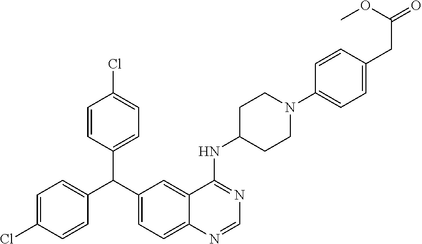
C1=CC(C(C2=CC=C3C(=C2)C(NC2CCN(C4=CC=C(CC(=O)OC)C=C4)CC2)=NC=N3)C2=CC=C(Cl)C=C2)=CC=C1Cl
